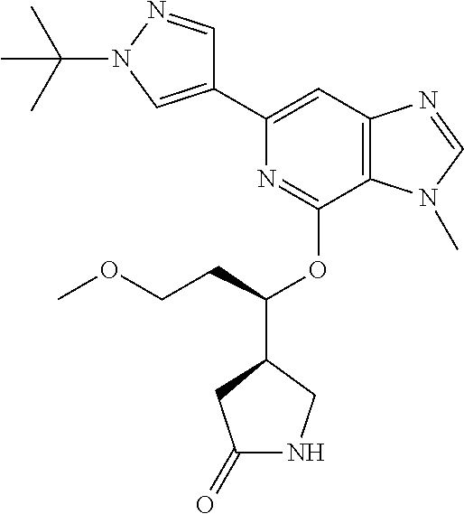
C1(C2=CC3=C(C(OC(CCOC)C4CNC(=O)C4)=N2)N(C)C=N3)=CN(C(C)(C)C)N=C1
